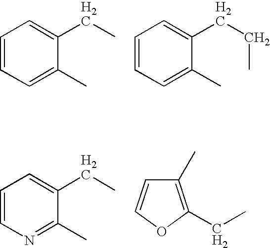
C1=CC=C(C)C(CC)=C1.C1=CC=C(C)C(CCC)=C1.C1=CN=C(C)C(CC)=C1.C1(C)=C(CC)OC=C1
